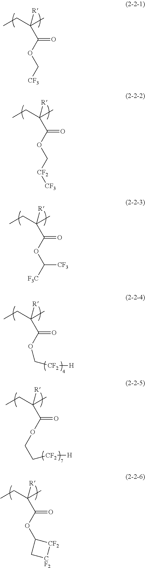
CCC(C)([R])C(OC[CF3])=O.CCC(C)([R])C(OC[CF2][CF3])=O.CCC(C)([R])C(OC([F3C])[CF3])=O.CCC(C)([R])C(OC[CF2][H])=O.CCC(C)([R])C(OCC[CF2][H])=O.CCC(C)([R])C(OC1C[CF2][CF2]1)=O
